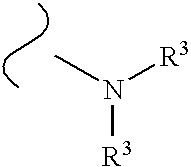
CN([R3])[R3]
